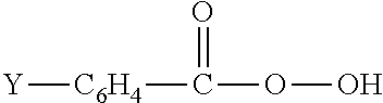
[Y][C6H4]C(OO)=O
